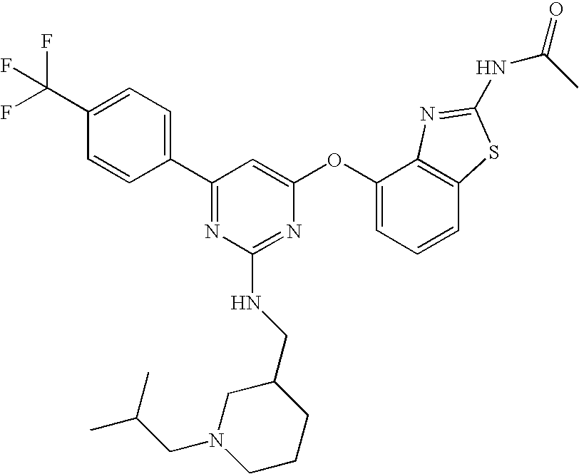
C1(C(F)(F)F)=CC=C(C2=NC(NCC3CN(CC(C)C)CCC3)=NC(OC3=CC=CC4=C3N=C(NC(C)=O)S4)=C2)C=C1
